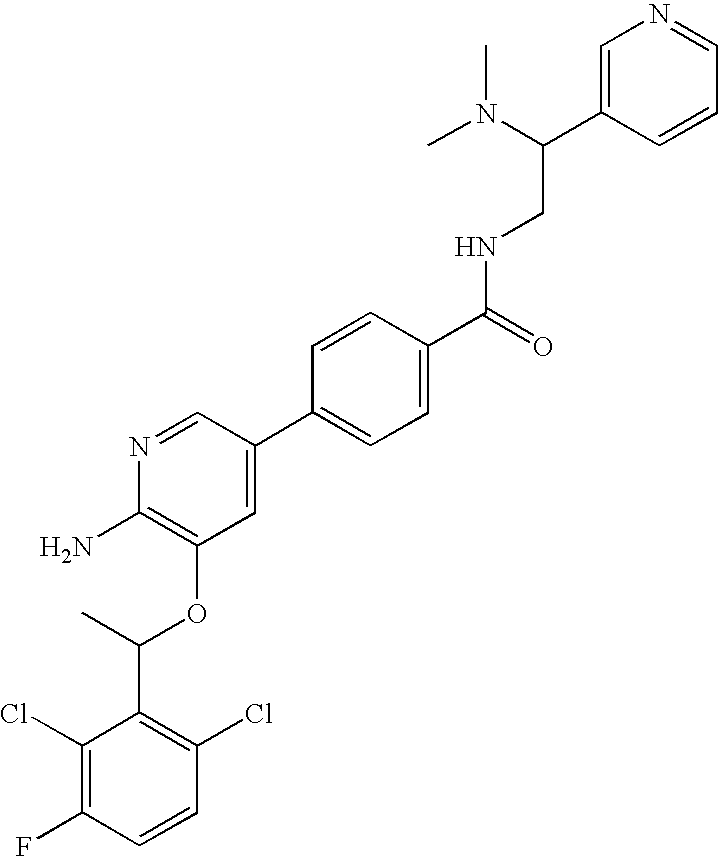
C1(Cl)=C(F)C=CC(Cl)=C1C(C)OC1=C(N)N=CC(C2=CC=C(C(=O)NCC(C3=CN=CC=C3)N(C)C)C=C2)=C1
